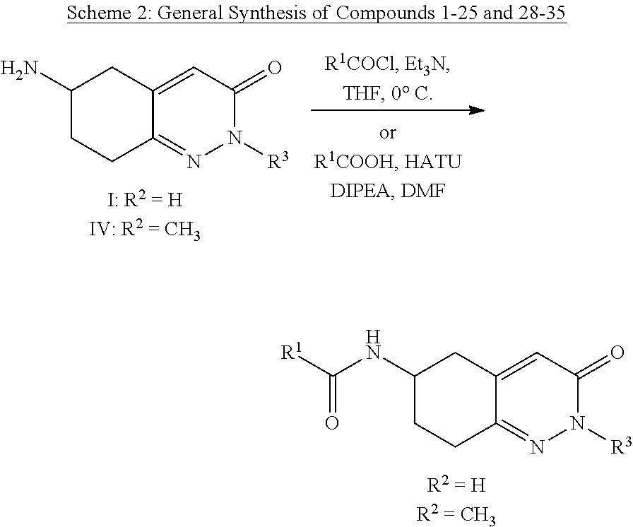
N1([R3])C(=O)C=C2C(=N1)CCC(N)C2.N1([R3])C(=O)C=C2C(=N1)CCC(NC([R1])=O)C2
